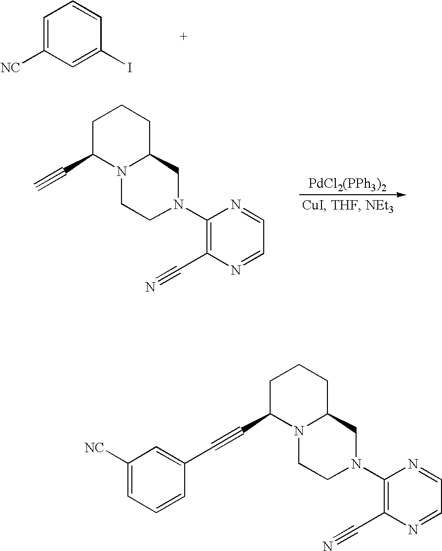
C1=C([NC])C=C(I)C=C1.[PdCl2(PPh3)2].C1C(C#C)N2C(CC1)CN(C1=C(C#N)N=CC=N1)CC2.C1C(C#CC2=CC([NC])=CC=C2)N2C(CC1)CN(C1=C(C#N)N=CC=N1)CC2
